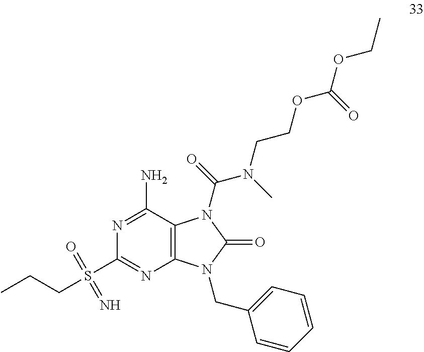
N1=C(N)C2=C(N=C1S(=O)(=N)CCC)N(CC1=CC=CC=C1)C(=O)N2C(N(CCOC(OCC)=O)C)=O
